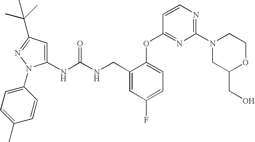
N(C(NCC1=CC(F)=CC=C1OC1=NC(N2CC(CO)OCC2)=NC=C1)=O)C1=CC(C(C)(C)C)=NN1C1=CC=C(C)C=C1
